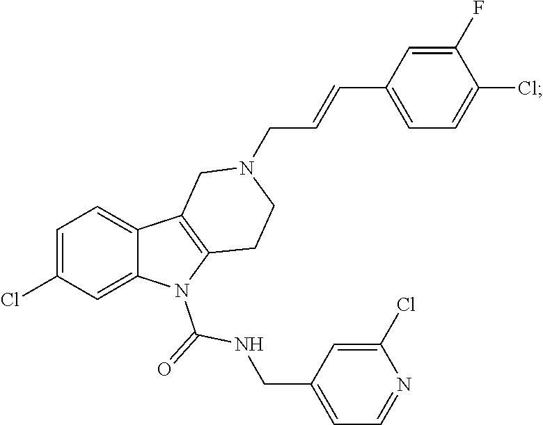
C1=C(Cl)C=C2C(=C1)C1=C(N2C(=O)NCC2=CC=NC(Cl)=C2)CCN(CC=CC2=CC=C(Cl)C(F)=C2)C1
